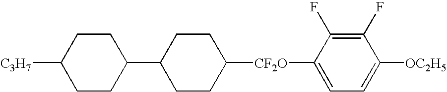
C1CC(C2CCC([C3H7])CC2)CCC1[CF2O]C1=CC=C([OC2H5])C(F)=C1F
